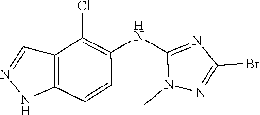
C12=C(C=NN1)C(Cl)=C(NC1=NC(Br)=NN1C)C=C2
